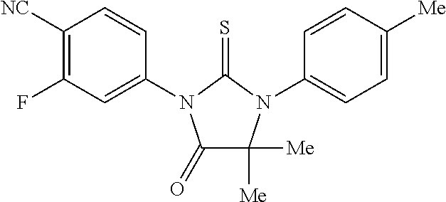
C1(=O)C([Me])([Me])N(C2=CC=C([Me])C=C2)C(=S)N1C1=CC(F)=C([NC])C=C1
